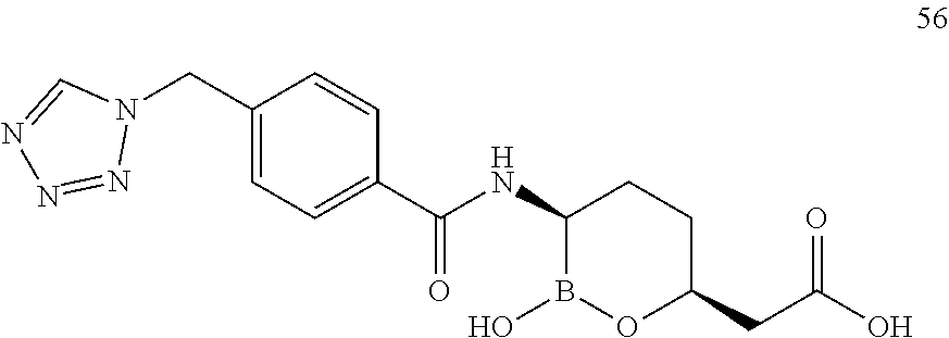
C1(C(=O)NC2B(O)OC(CC(=O)O)CC2)=CC=C(CN2C=NN=N2)C=C1
